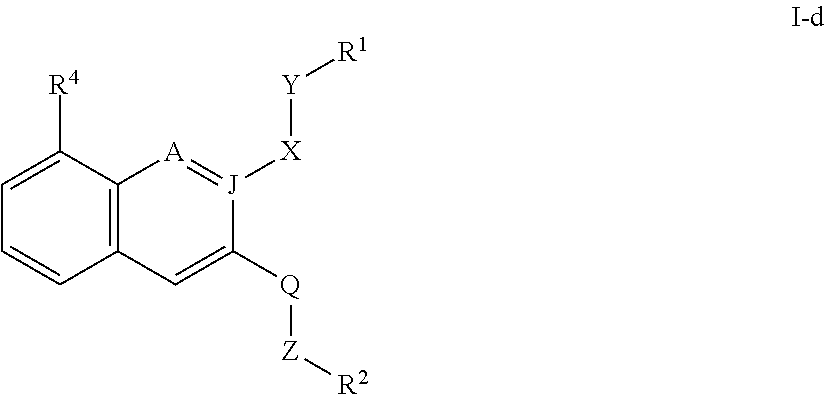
C12=C(C=C([Q][Z][R2])[J]([X][Y][R1])=[A]1)C=CC=C2[R4]
